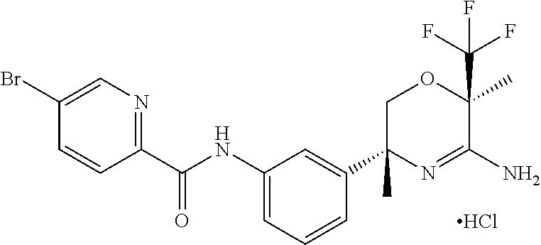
Cl.C1(C(NC2=CC=CC(C3(C)N=C(N)C(C(F)(F)F)(C)OC3)=C2)=O)=NC=C(Br)C=C1
